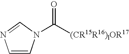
C1=CN(C([(CR15R16)lOR17])=O)C=N1
